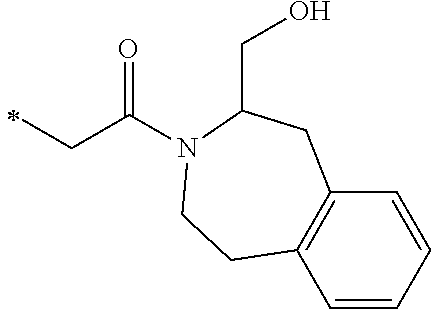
C(C(=O)N1C(CO)CC2=C(C=CC=C2)CC1)C
